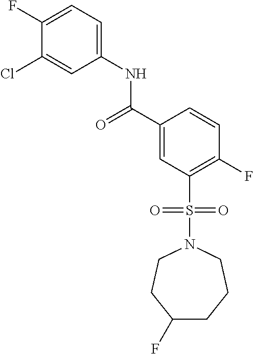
C(C1=CC(S(N2CCCC(F)CC2)(=O)=O)=C(F)C=C1)(=O)NC1=CC=C(F)C(Cl)=C1
